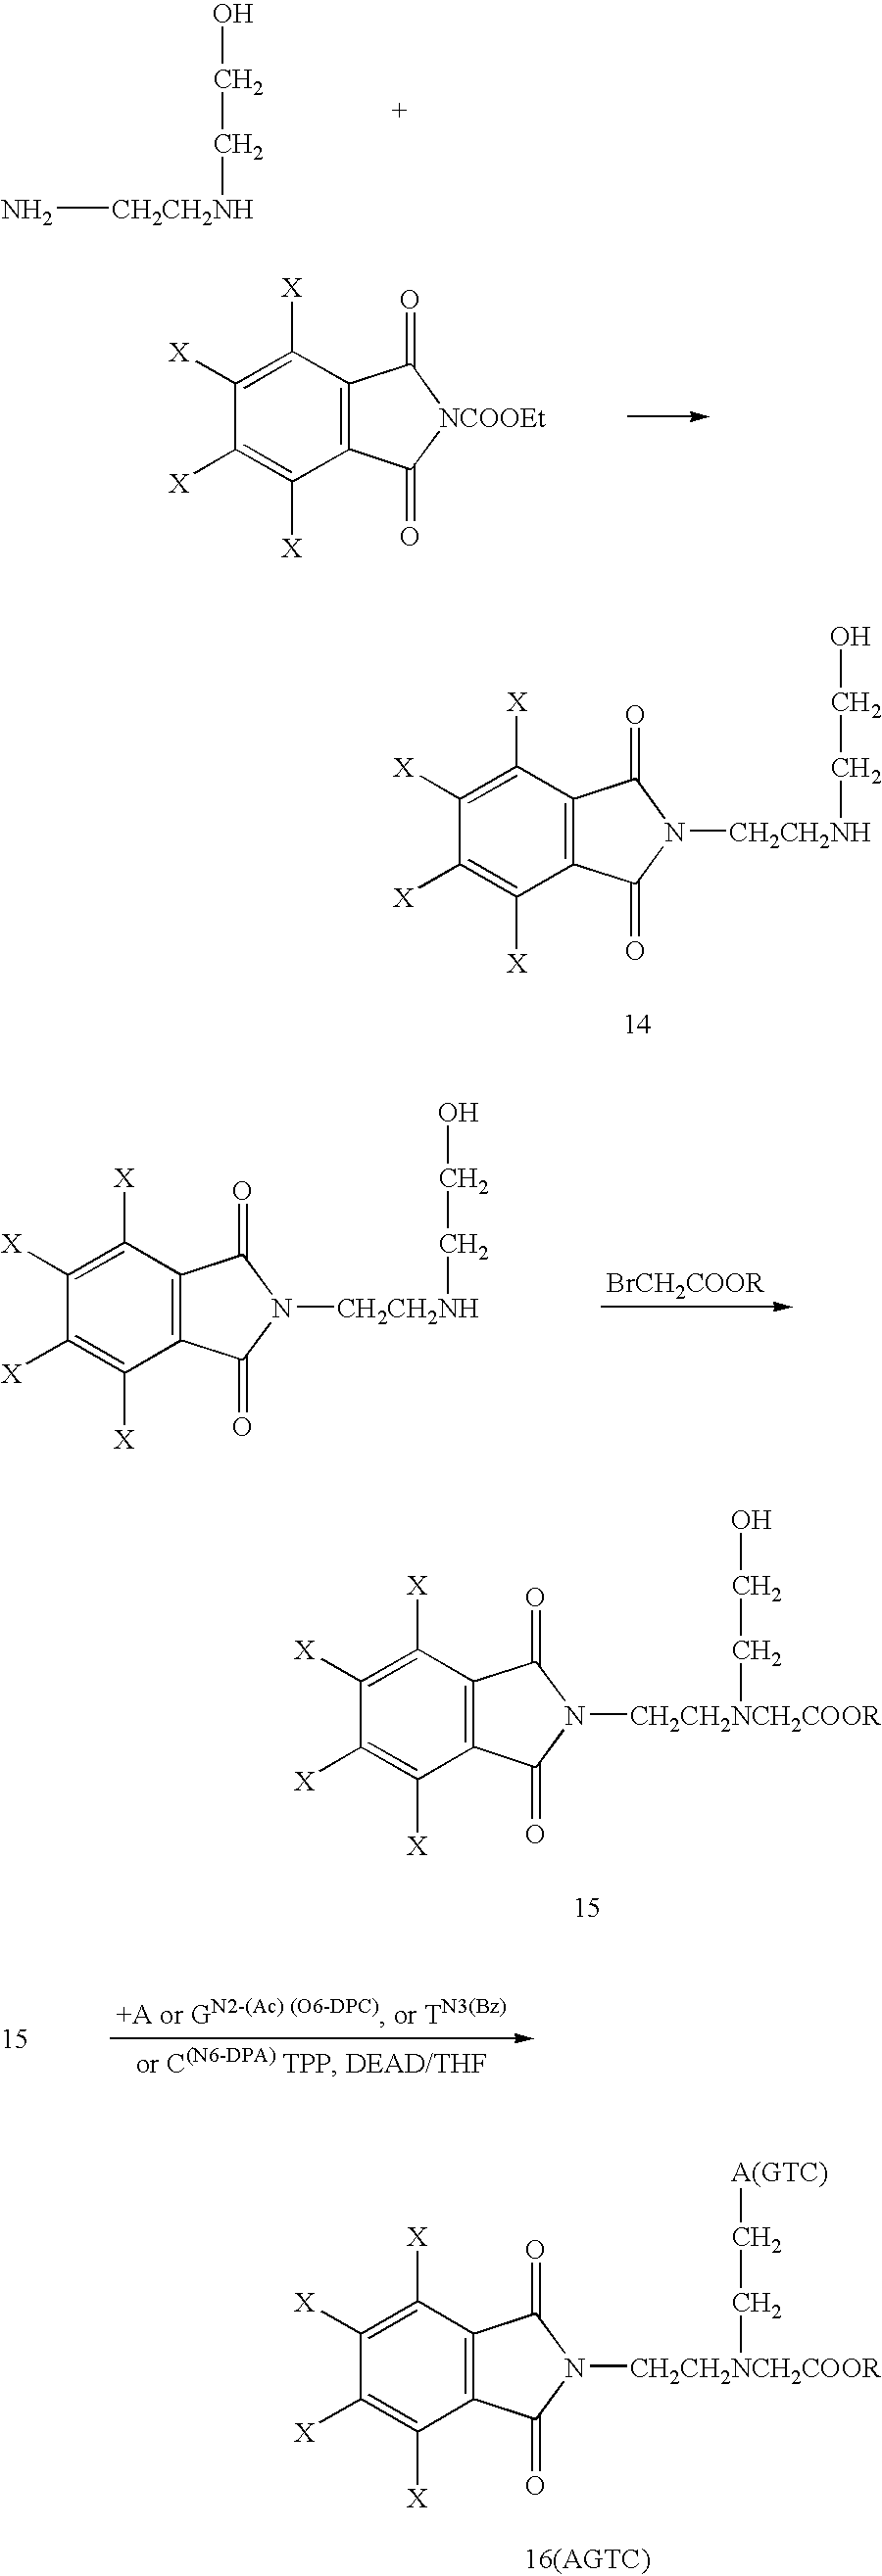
N[CH2CH2NH]CCO.C12=C(C([X])=C([X])C([X])=C1[X])C(=O)[NCOOEt]C2=O.C12=C(C([X])=C([X])C([X])=C1[X])C(=O)N([CH2CH2NH]CCO)C2=O.C12=C(C([X])=C([X])C([X])=C1[X])C(=O)N([CH2CH2NH]CCO)C2=O.C12=C(C([X])=C([X])C([X])=C1[X])C(=O)N([CH2CH2NCH2COOR]CCO)C2=O.C12=C(C([X])=C([X])C([X])=C1[X])C(=O)N([CH2CH2NCH2COOR]CC[A(GTC)])C2=O
